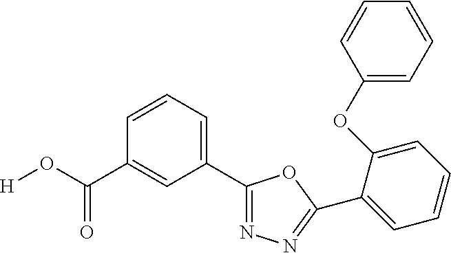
[H]OC(=O)C1=CC(C2=NN=C(C3=CC=CC=C3OC3=CC=CC=C3)O2)=CC=C1
